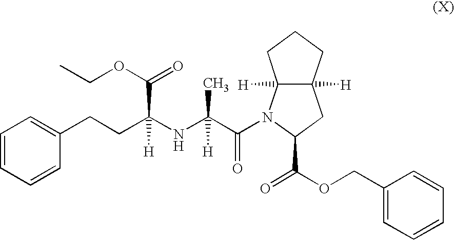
C1=CC=CC(CCC(NC(C(=O)N2C3([H])C([H])(CCC3)CC2C(OCC2=CC=CC=C2)=O)(C)[H])(C(=O)OCC)[H])=C1
